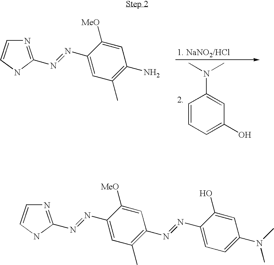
C1=CC=C(O)C=C1N(C)C.C1=C(N=NC2=NC=CN2)C([MeO])=CC(N)=C1C.C1=C(N=NC2=NC=CN2)C([MeO])=CC(N=NC2=CC=C(N(C)C)C=C2O)=C1C
